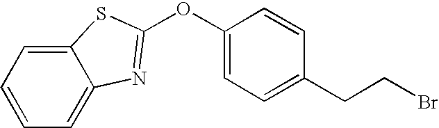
C12=CC=CC=C1N=C(OC1=CC=C(CCBr)C=C1)S2
